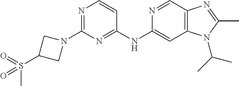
N1(C2=NC=CC(NC3=CC4=C(C=N3)N=C(C)N4C(C)C)=N2)CC(S(=O)(C)=O)C1
